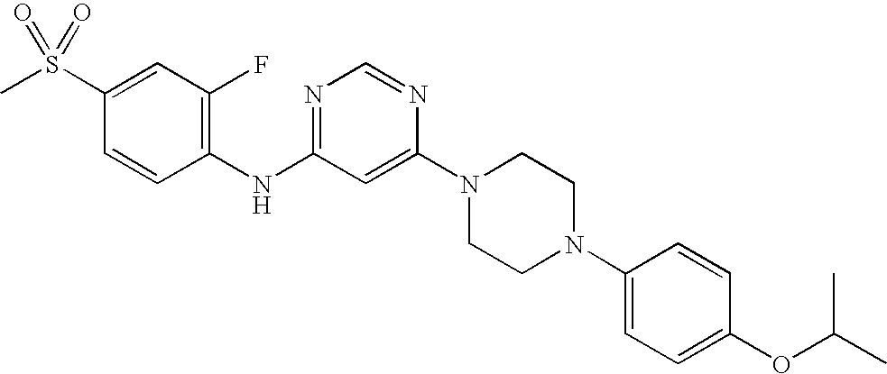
C1(S(C)(=O)=O)=CC(F)=C(NC2=NC=NC(N3CCN(C4=CC=C(OC(C)C)C=C4)CC3)=C2)C=C1
